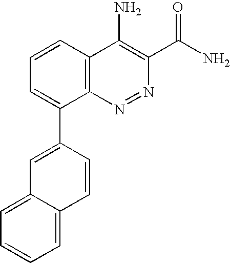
C1=CC2=C(C(C3=CC4=CC=CC=C4C=C3)=C1)N=NC(C(N)=O)=C2N
